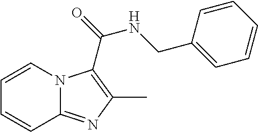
C1=CN2C(=NC(C)=C2C(=O)NCC2=CC=CC=C2)C=C1
